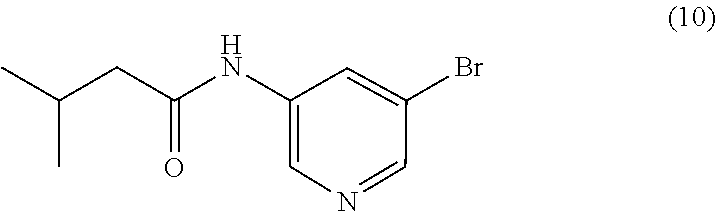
C1=NC=C(NC(CC(C)C)=O)C=C1Br
